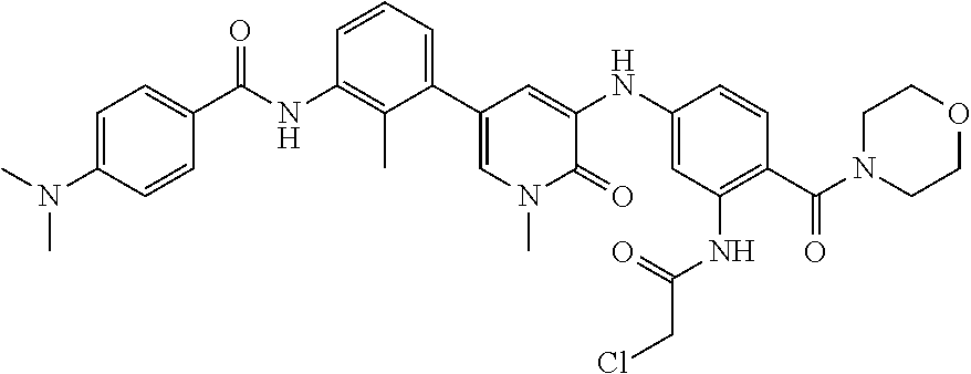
N(C)(C)C1=CC=C(C(=O)NC2=C(C)C(C3=CN(C)C(=O)C(NC4=CC(NC(=O)CCl)=C(C(=O)N5CCOCC5)C=C4)=C3)=CC=C2)C=C1
